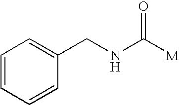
C1(CNC([M])=O)=CC=CC=C1
